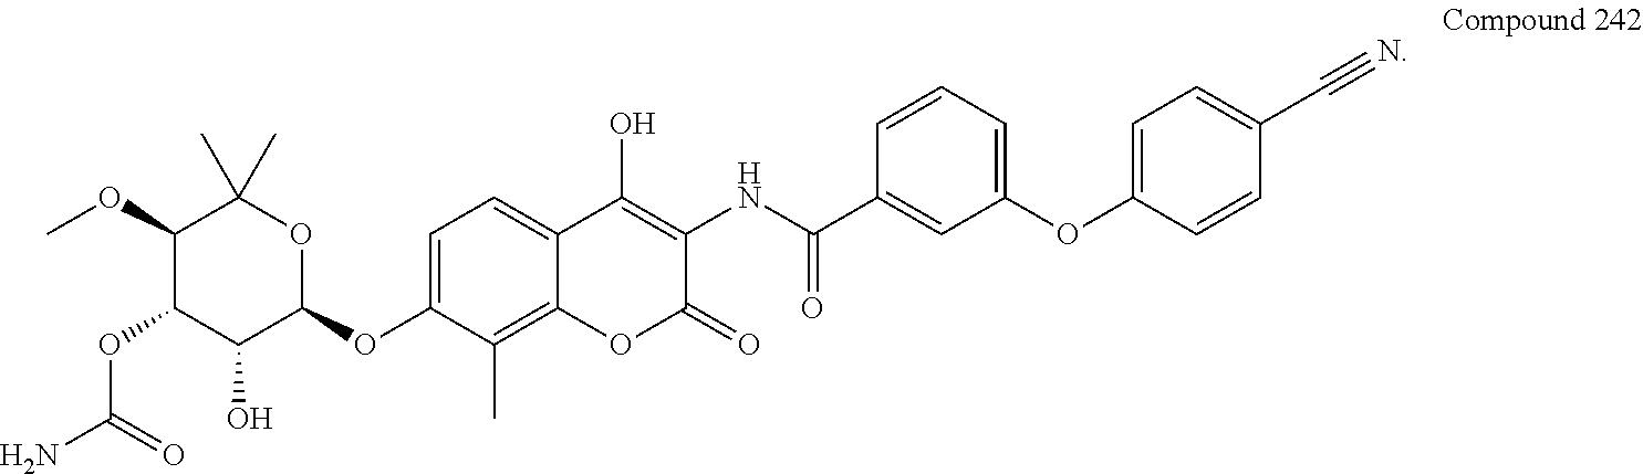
C1(OC)C(OC(N)=O)C(O)C(OC2=CC=C3C(=C2C)OC(=O)C(NC(=O)C2=CC(OC4=CC=C(C#N)C=C4)=CC=C2)=C3O)OC1(C)C
